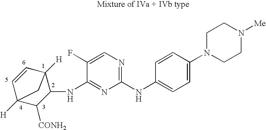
C1(NC2=CC=C(N3CCN([Me])CC3)C=C2)=NC=C(F)C(NC2C3([H])C=CC([H])(C2[CONH2])C3)=N1
